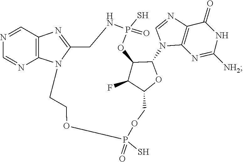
C1=NC2=C(N1C1C3C(F)C(COP(S)(=O)OCCN4C(=NC5=C4N=CN=C5)CNP(S)(=O)O3)O1)N=C([NH2])NC2=O
